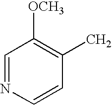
CC1=C([OCH3])C=NC=C1
